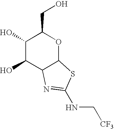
C1(O)C(O)C2C(OC1CO)SC(NC[CF3])=N2
